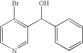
C1=CN=CC(C(C2=CC=CC=C2)O)=C1Br
